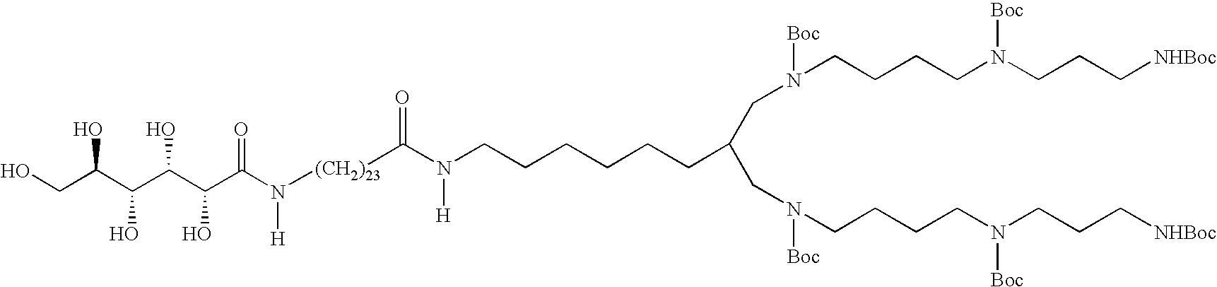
OCC(C(C(C(C(N([H])[(CH2)23]C(N(CCCCCCC(CN(CCCCN(CCC[NHBoc])[Boc])[Boc])CN(CCCCN(CCC[NHBoc])[Boc])[Boc])[H])=O)=O)O)O)O)O
